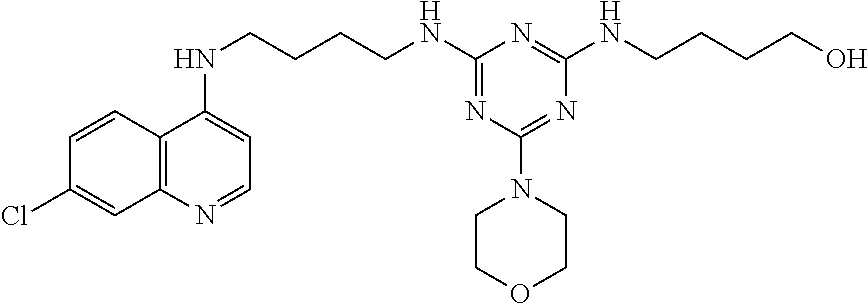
C1=CC2=C(C=C1Cl)N=CC=C2NCCCCNC1=NC(N2CCOCC2)=NC(NCCCCO)=N1
